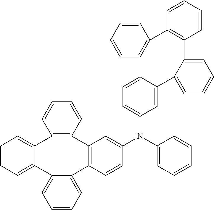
C12=CC(N(C3=CC4=C(C=C3)C3=CC=CC=C3C3=CC=CC=C3C3=C4C=CC=C3)C3=CC=CC=C3)=CC=C1C1=C(C=CC=C1)C1=C(C3=CC=CC=C23)C=CC=C1
